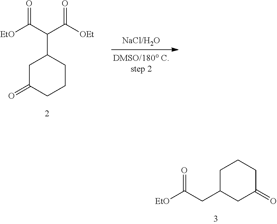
[EtO]C(=O)C(C1CC(=O)CCC1)C(=O)[OEt].C1C(CC([EtO])=O)CC(=O)CC1
